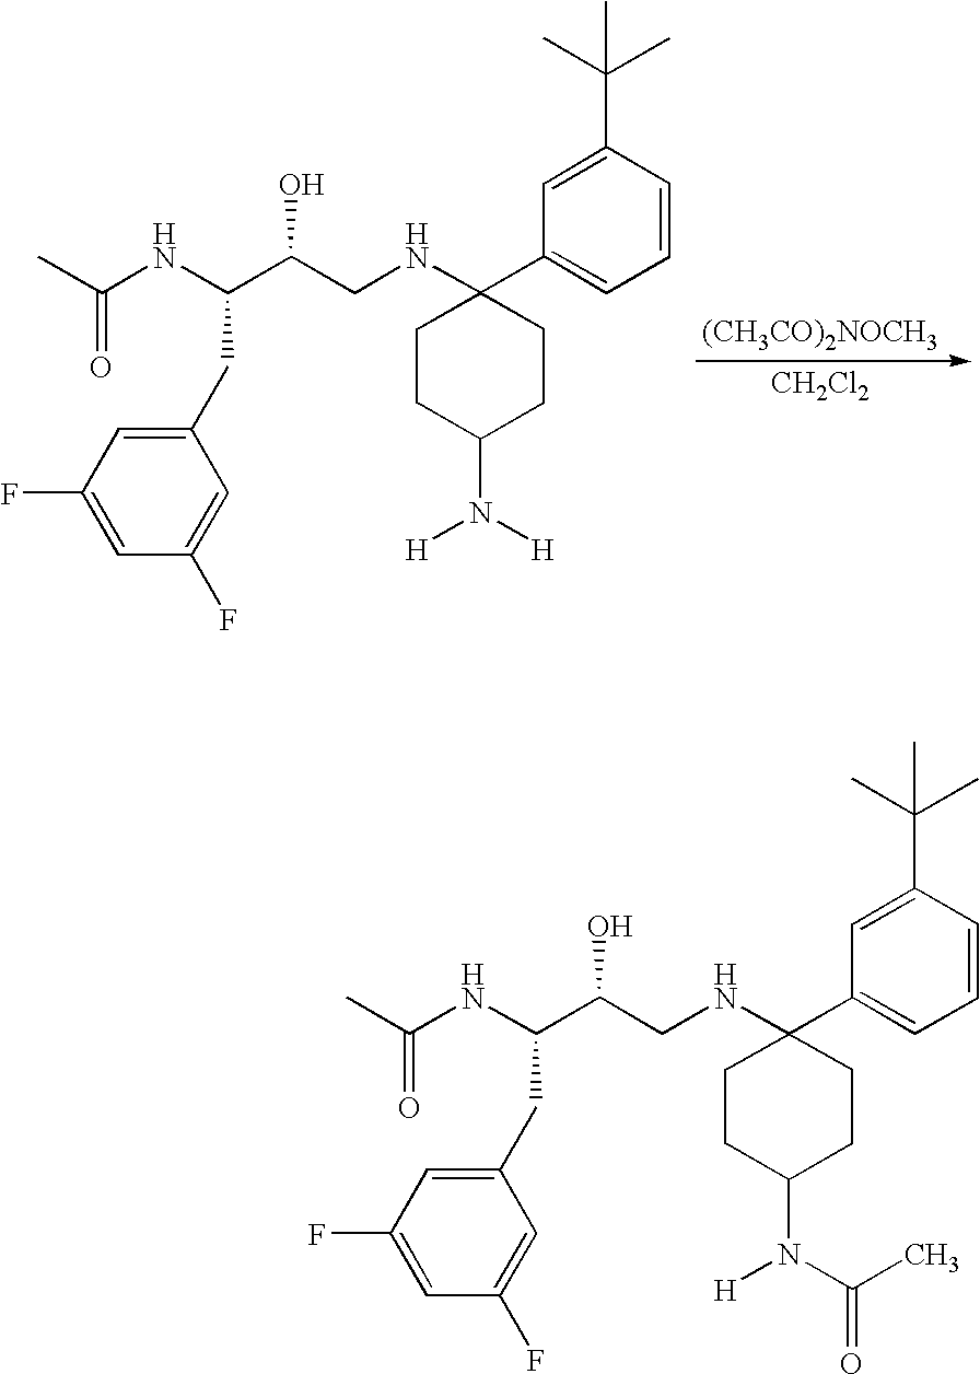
C1CC(NCC(C(NC(=O)C)CC2=CC(F)=CC(F)=C2)O)(C2=CC=CC(C(C)(C)C)=C2)CCC1N([H])[H].[(CH3CO)2NOCH3].[CH2Cl2].C1CC(NCC(C(NC(=O)C)CC2=CC(F)=CC(F)=C2)O)(C2=CC=CC(C(C)(C)C)=C2)CCC1N([H])C(C)=O
